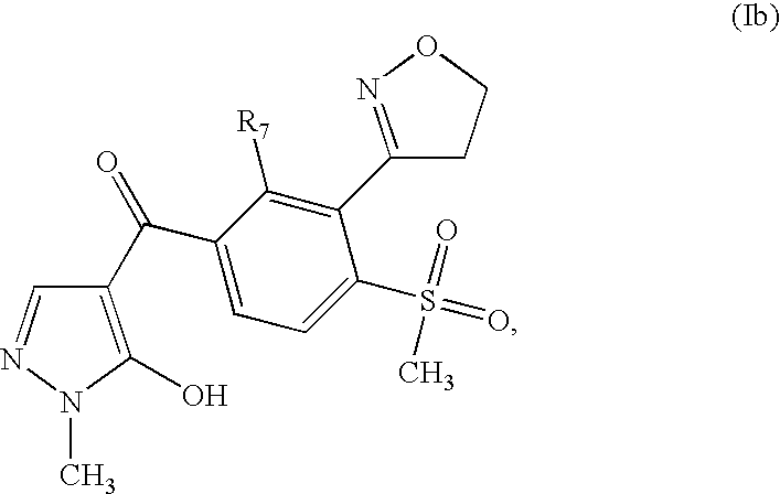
C1(C(=O)C2=CC=C(S(=O)(=O)C)C(C3=NOCC3)=C2[R7])=C(O)N(C)N=C1
